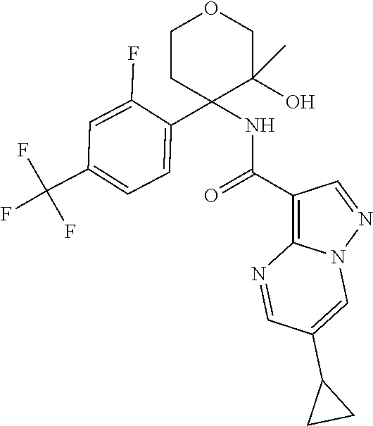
C1CC(NC(=O)C2=C3N(N=C2)C=C(C2CC2)C=N3)(C2=CC=C(C(F)(F)F)C=C2F)C(O)(C)CO1
